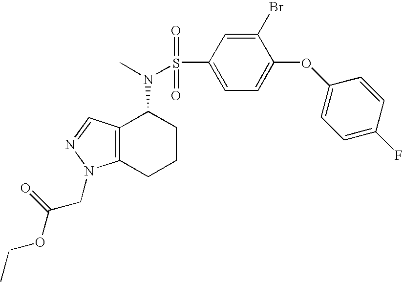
S(N(C)C1C2=C(CCC1)N(CC(OCC)=O)N=C2)(=O)(=O)C1=CC=C(OC2=CC=C(F)C=C2)C(Br)=C1
